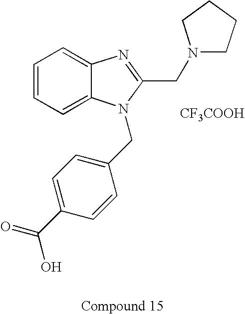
C1=CC=C2C(=C1)N=C(CN1CCCC1)N2CC1=CC=C(C(O)=O)C=C1.[CF3COOH]
